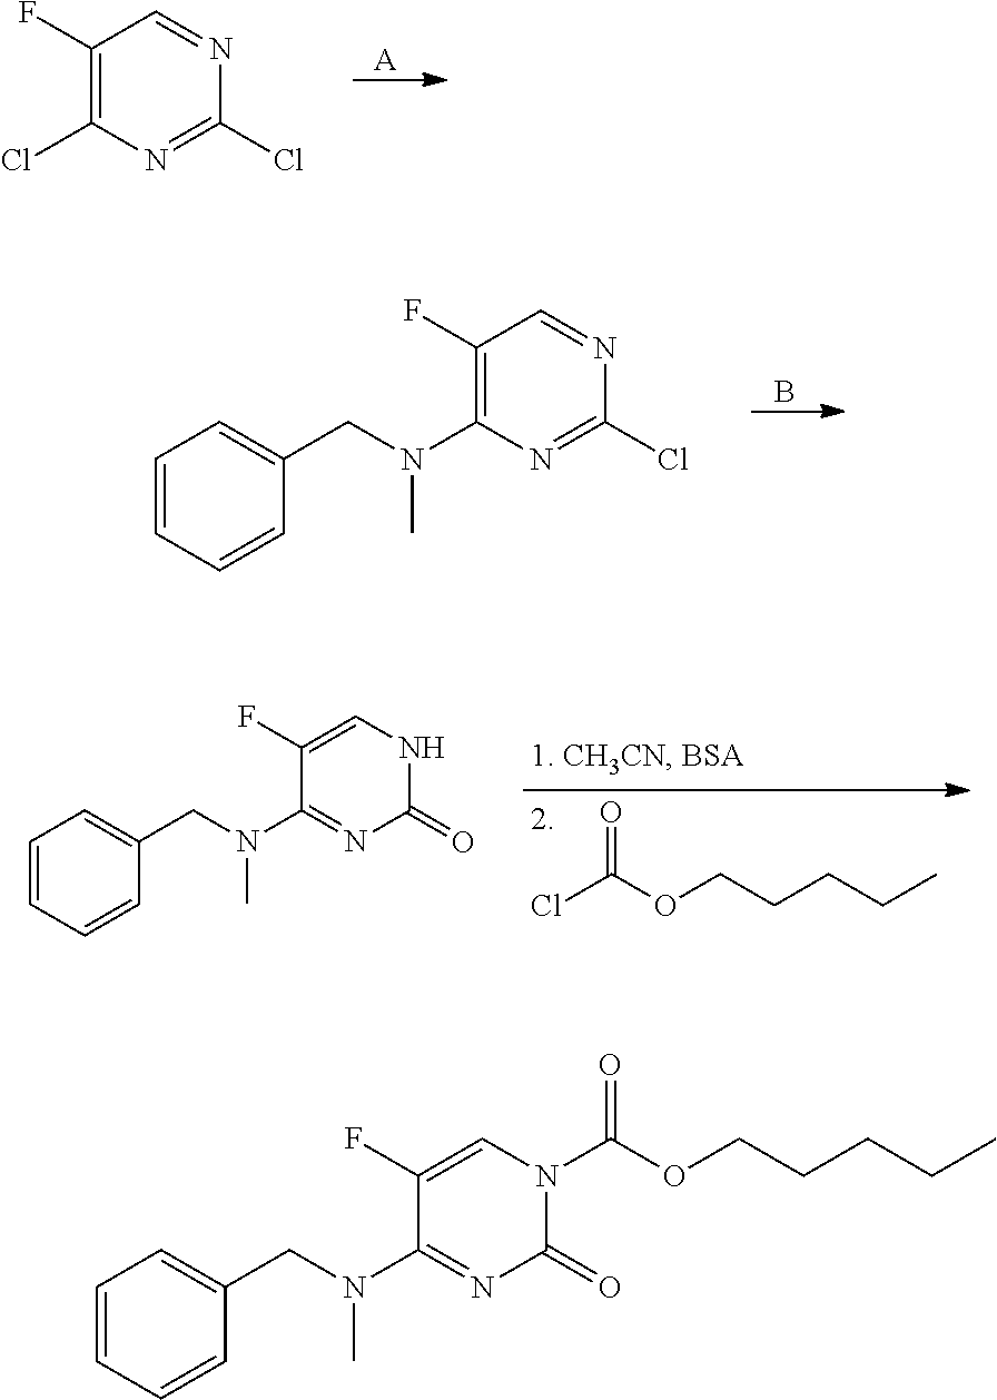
C1(F)=C(Cl)N=C(Cl)N=C1.[A].C1(F)=C(N(CC2=CC=CC=C2)C)N=C(Cl)N=C1.B.ClC(OCCCCC)=O.C1(F)=CNC(=O)N=C1N(CC1=CC=CC=C1)C.C1(F)=CN(C(OCCCCC)=O)C(=O)N=C1N(CC1=CC=CC=C1)C
